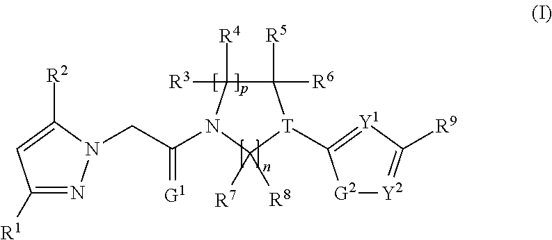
C1([R1])=NN(CC(=[G1])N2C([R3])([R4])C([R6])([R5])[T](C3=[Y1]C([R9])=[Y2][G2]3)C2([R7])[R8])C([R2])=C1
